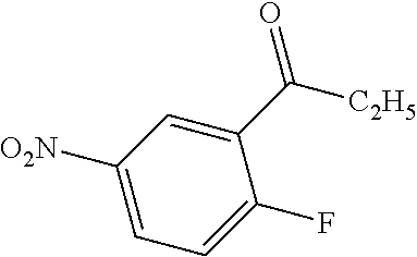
C1([O2N])=CC=C(F)C(C(=O)[C2H5])=C1
